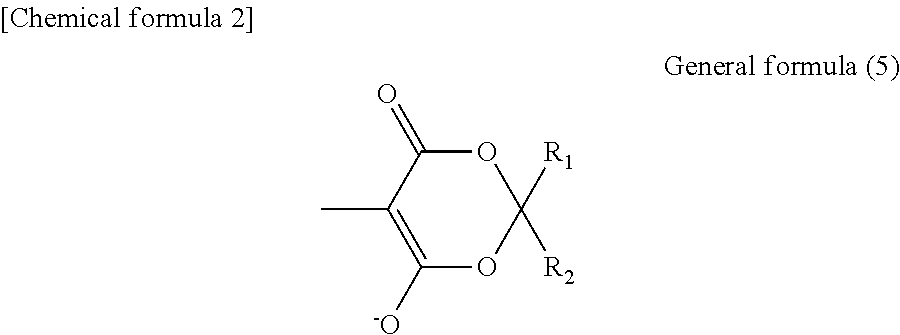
O1C(=O)C(C)=C([-O])OC1([R1])[R2]
